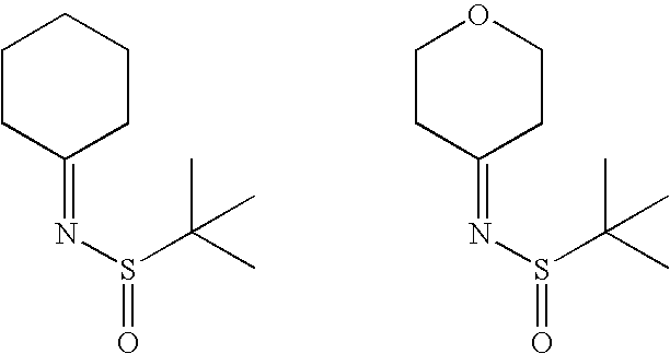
C1CC(=NS(=O)C(C)(C)C)CCC1.C1CC(=NS(=O)C(C)(C)C)CCO1
